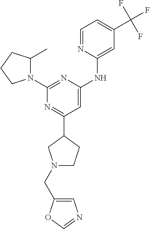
N1=C(C2CN(CC3=CN=CO3)CC2)C=C(NC2=CC(C(F)(F)F)=CC=N2)N=C1N1C(C)CCC1
